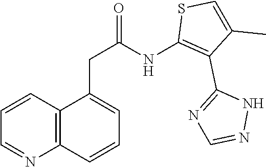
C(C(NC1=C(C2=NC=NN2)C(C)=CS1)=O)C1=CC=CC2=C1C=CC=N2
